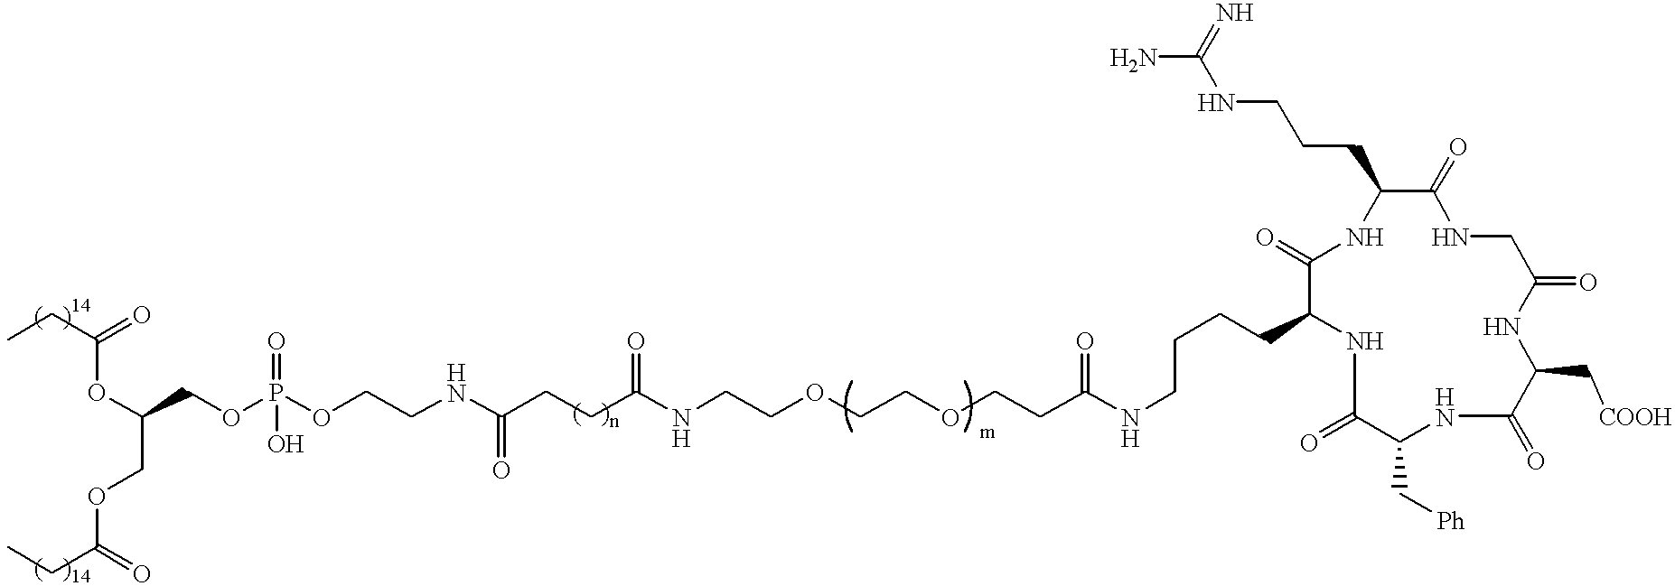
N(CCOCCOCCC(NCCCCC1NC(=O)C(C[Ph])NC(=O)C(C[COOH])NC(=O)CNC(=O)C(CCCNC(N)=N)NC1=O)=O)C(CCC(NCCOP(OCC(OC(CC)=O)COC(=O)CC)(=O)O)=O)=O
